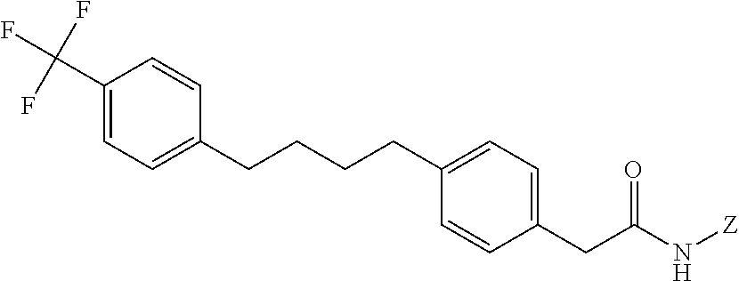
C1(C(F)(F)F)=CC=C(CCCCC2=CC=C(CC(N[Z])=O)C=C2)C=C1
